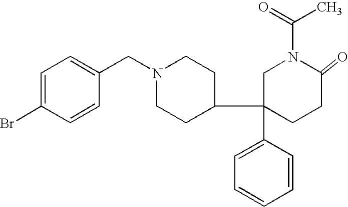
C1=C(Br)C=CC(CN2CCC(C3(C4=CC=CC=C4)CN(C(=O)C)C(=O)CC3)CC2)=C1
